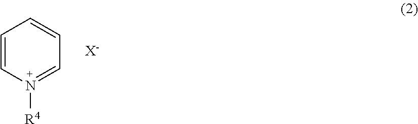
C1=CN([R4])=CC=C1.[X-]
